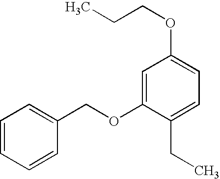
CCCOC1=CC=C(CC)C(OCC2=CC=CC=C2)=C1
